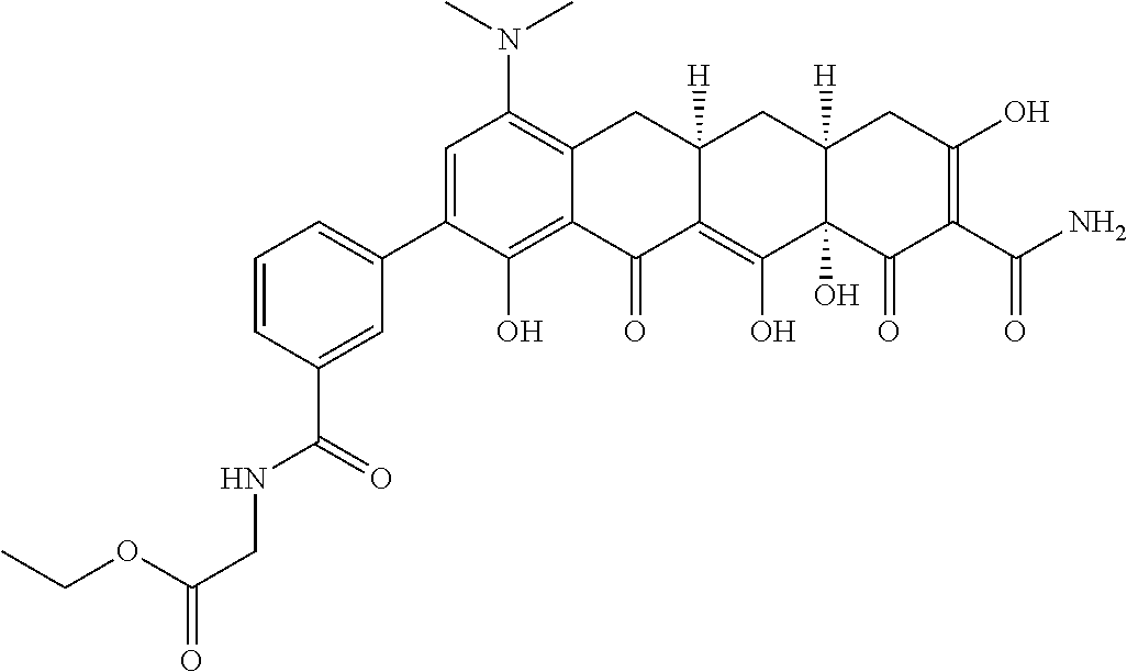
C1=C(C2=CC=CC(C(NCC(=O)OCC)=O)=C2)C(O)=C2C(=C1N(C)C)CC1([H])C(=C(O)C3(O)C([H])(C1)CC(O)=C(C(N)=O)C3=O)C2=O
